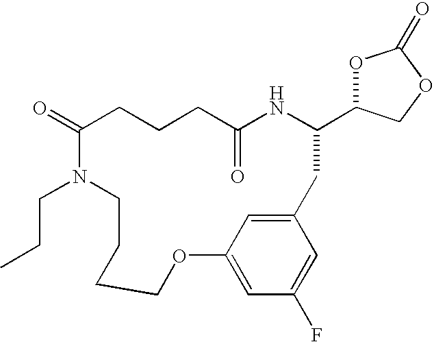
C1CC(=O)NC(C2OC(=O)OC2)CC2=CC(=CC(F)=C2)OCCCCN(CCC)C(=O)C1
